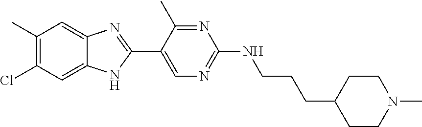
C1=C2C(=CC(Cl)=C1C)NC(C1=CN=C(NCCCC3CCN(C)CC3)N=C1C)=N2
